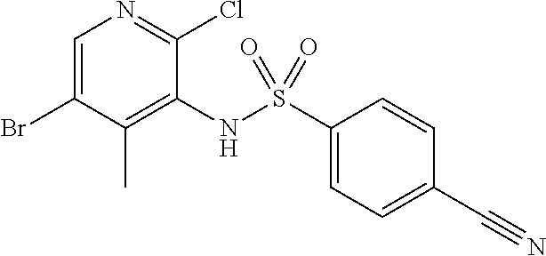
C1=C(Br)C(C)=C(NS(C2=CC=C(C#N)C=C2)(=O)=O)C(Cl)=N1
